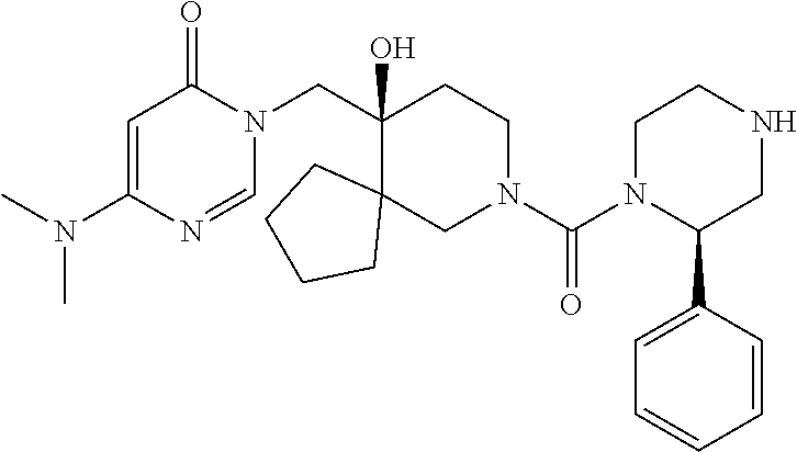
CN(C)C1=CC(=O)N(CC2(O)C3(CN(C(N4C(C5=CC=CC=C5)CNCC4)=O)CC2)CCCC3)C=N1
